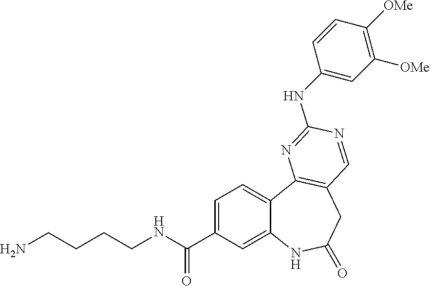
C1=C(C(NCCCCN)=O)C=C2C(=C1)C1=C(CC(=O)N2)C=NC(NC2=CC([OMe])=C([OMe])C=C2)=N1
